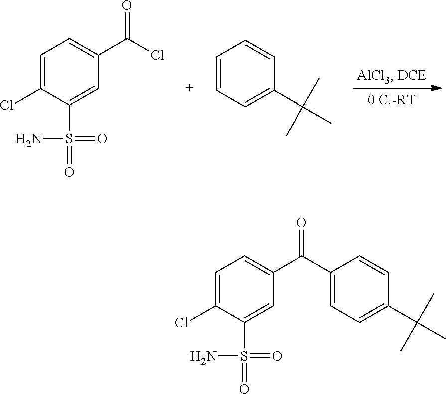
C1=C(Cl)C(S(=O)(=O)N)=CC(C(=O)Cl)=C1.C1=CC=C(C(C)(C)C)C=C1.C1=C(Cl)C(S(=O)(=O)N)=CC(C(=O)C2=CC=C(C(C)(C)C)C=C2)=C1
